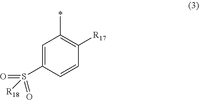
C1=C(S(=O)(=O)[R18])C=CC([R17])=C1*
